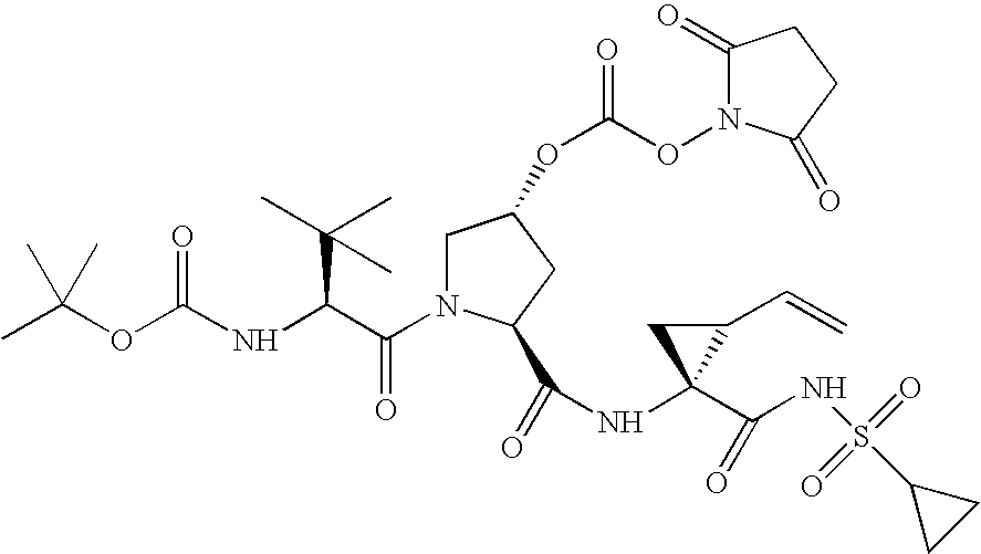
CC(OC(NC(C(=O)N1CC(OC(ON2C(=O)CCC2=O)=O)CC1C(=O)NC1(C(=O)NS(C2CC2)(=O)=O)C(C=C)C1)C(C)(C)C)=O)(C)C
